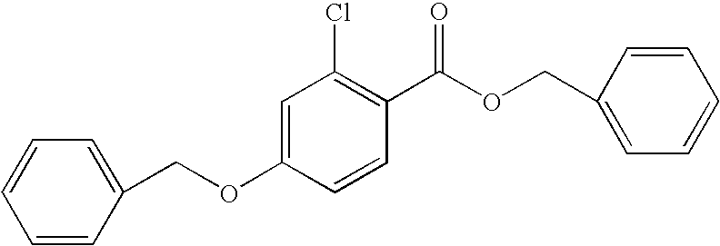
O(C1=CC(Cl)=C(C(OCC2=CC=CC=C2)=O)C=C1)CC1=CC=CC=C1
